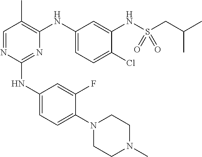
N1(C2=CC=C(NC3=NC(NC4=CC=C(Cl)C(NS(=O)(=O)CC(C)C)=C4)=C(C)C=N3)C=C2F)CCN(C)CC1
